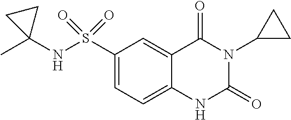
C1(S(NC2(C)CC2)(=O)=O)=CC=C2C(=C1)C(=O)N(C1CC1)C(=O)N2
